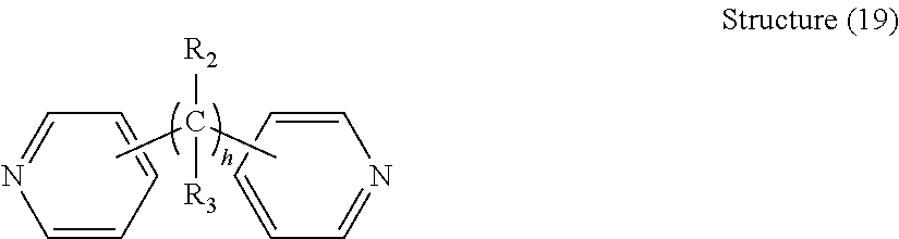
C1=NC=CC=C1.C1=CC=CC=N1.CC(C)([R2])[R3]
